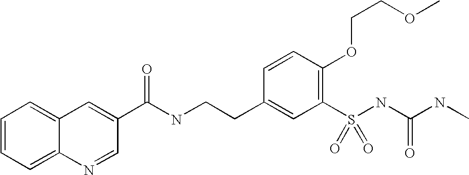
C12=CC=CC=C1N=CC(C(=O)NCCC1=CC(S(NC(NC)=O)(=O)=O)=C(OCCOC)C=C1)=C2
